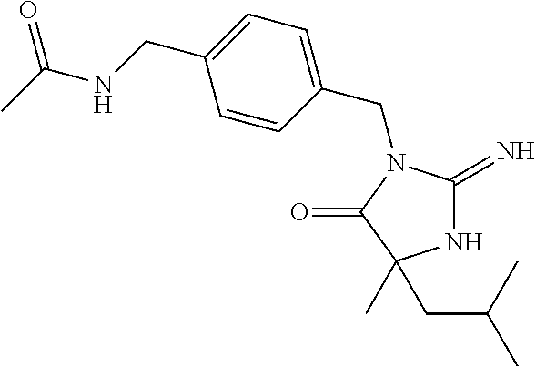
N1C(=N)N(CC2=CC=C(CNC(C)=O)C=C2)C(=O)C1(C)CC(C)C
